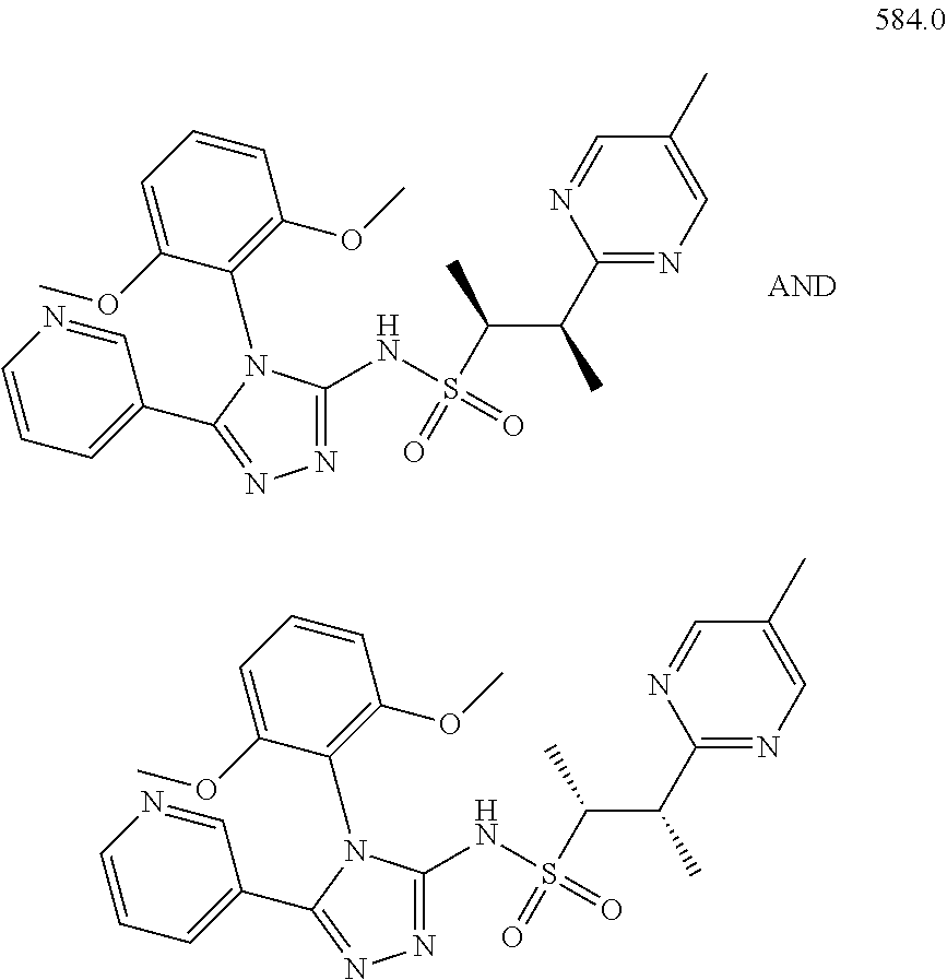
N(S(C(C(C)C1=NC=C(C)C=N1)C)(=O)=O)C1=NN=C(C2=CC=CN=C2)N1C1=C(OC)C=CC=C1OC.N(S(C(C(C)C1=NC=C(C)C=N1)C)(=O)=O)C1=NN=C(C2=CC=CN=C2)N1C1=C(OC)C=CC=C1OC
